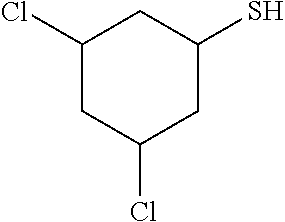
C1(Cl)CC(Cl)CC(S)C1
